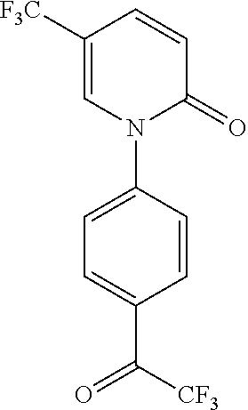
C1([F3C])=CN(C2=CC=C(C([CF3])=O)C=C2)C(=O)C=C1
